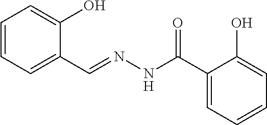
C1=CC=C(C=NNC(C2=CC=CC=C2O)=O)C(O)=C1
